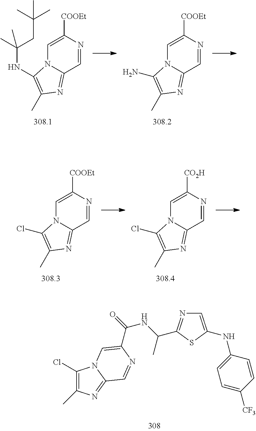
C1=C([COOEt])N=CC2=NC(C)=C(NC(C)(CC(C)(C)C)C)N12.C1=C([COOEt])N=CC2=NC(C)=C(N)N12.C1=C([COOEt])N=CC2=NC(C)=C(Cl)N12.C1=C([CO2H])N=CC2=NC(C)=C(Cl)N12.C1(Cl)=C(C)N=C2N1C=C(C(=O)NC(C)C1=NC=C(NC3=CC=C([CF3])C=C3)S1)N=C2
